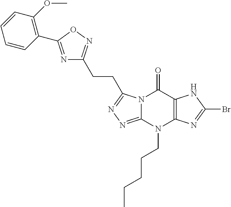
N12C(=NN=C1CCC1=NOC(C3=C(OC)C=CC=C3)=N1)N(CCCCC)C1=C(C2=O)NC(Br)=N1
